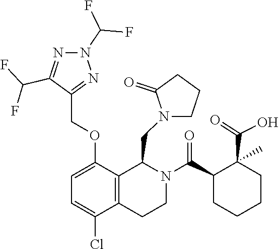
C1CN(CC2C3=C(C(Cl)=CC=C3OCC3=NN(C(F)F)N=C3C(F)F)CCN2C(C2CCCCC2(C(=O)O)C)=O)C(=O)C1
